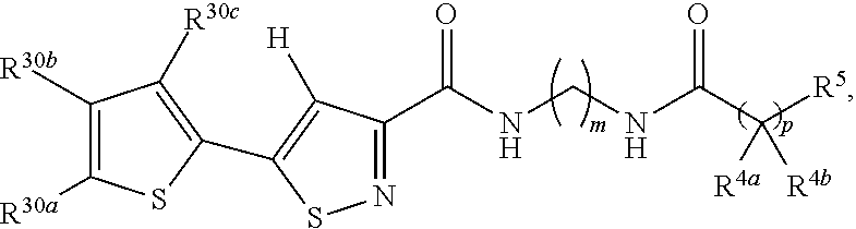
N1=C(C(NCNC(C([R5])([R4a])[R4b])=O)=O)C([H])=C(C2=C([R30c])C([R30b])=C([R30a])S2)S1
